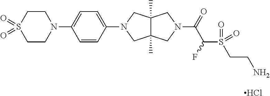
Cl.C12(C)C(C)(CN(C3=CC=C(N4CCS(=O)(=O)CC4)C=C3)C1)CN(C(=O)C(S(=O)(=O)CCN)F)C2
